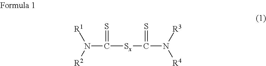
N(C([Sx]C(N([R3])[R4])=S)=S)([R2])[R1]
